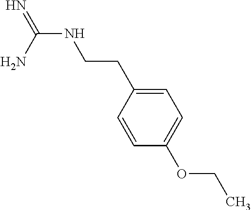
N(C(N)=N)CCC1=CC=C(OCC)C=C1
